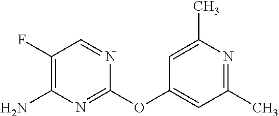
C1(F)=C(N)N=C(OC2=CC(C)=NC(C)=C2)N=C1
